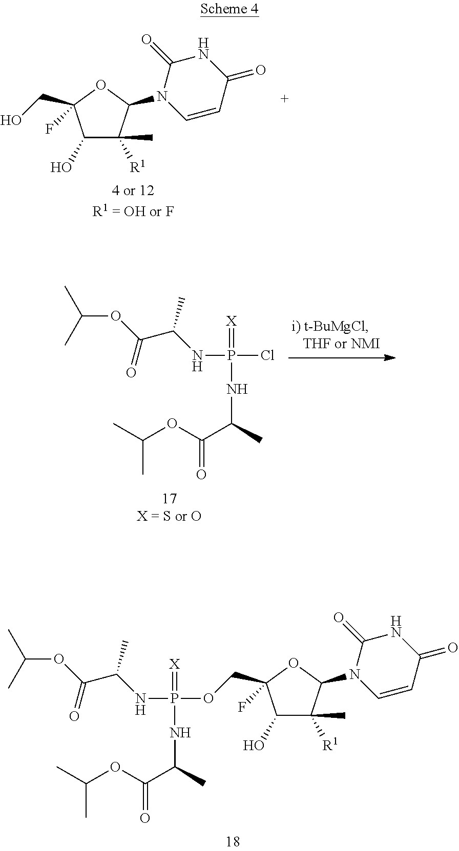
C1(O)C([R1])(C)C(N2C=CC(=O)NC2=O)OC1(CO)F.C(OC(C(NP(Cl)(=[X])NC(C(OC(C)C)=O)C)C)=O)(C)C.C1(O)C([R1])(C)C(N2C=CC(=O)NC2=O)OC1(COP(NC(C(OC(C)C)=O)C)(=[X])NC(C(OC(C)C)=O)C)F
